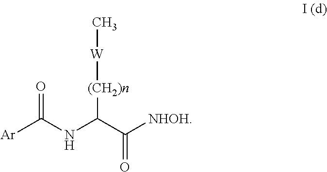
O=C(NC(C([NHOH])=O)[(CH2)n][W]C)[Ar]
